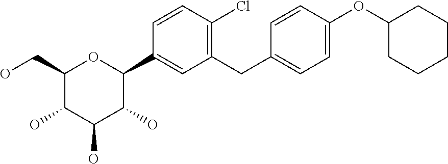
C1(CO)C(O)C(O)C(O)C(C2=CC(CC3=CC=C(OC4CCCCC4)C=C3)=C(Cl)C=C2)O1
